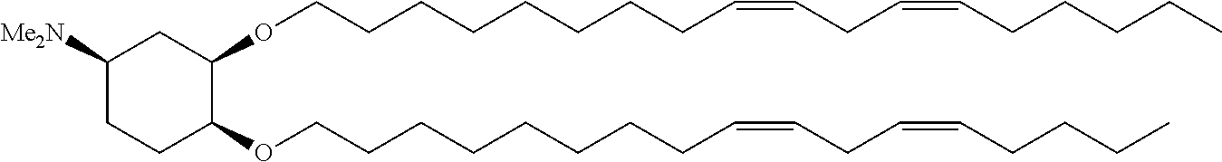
C(CCCCCCC=CCC=CCCCCC)COC1C(OCCCCCCCCC=CCC=CCCCC)CCC([Me2N])C1
